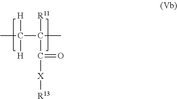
CC([H])([H])C(C)([R11])C([X][R13])=O
